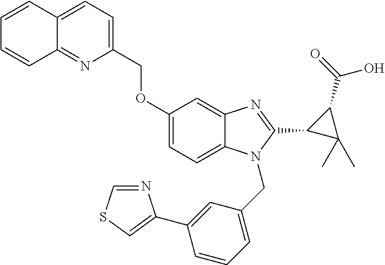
C12=CC=C(COC3=CC=C4C(=C3)N=C(C3C(C)(C)C3C(=O)O)N4CC3=CC=CC(C4=CSC=N4)=C3)N=C1C=CC=C2
